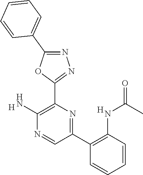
[H].C1(N)=C(C2=NN=C(C3=CC=CC=C3)O2)N=C(C2=C(NC(=O)C)C=CC=C2)C=N1.[H]
